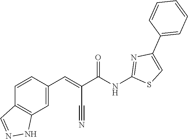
C1=CC=C(C2=CSC(NC(C(=CC3=CC4=C(C=C3)C=NN4)C#N)=O)=N2)C=C1
